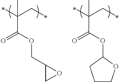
C(C(=O)OCC1OC1)(CC)(C)C.C(C(OC1CCCO1)=O)(CC)(C)C
